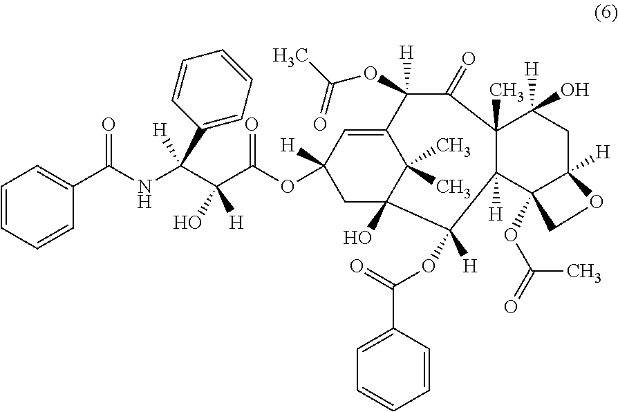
C1=CC=CC(C(NC(C(C(OC2([H])CC3(O)C(C)(C)C(=C2)C([H])(OC(=O)C)C(=O)C2(C)C([H])(C4(OC(=O)C)C([H])(CC2([H])O)OC4)C3([H])OC(C2=CC=CC=C2)=O)=O)(O)[H])([H])C2=CC=CC=C2)=O)=C1
